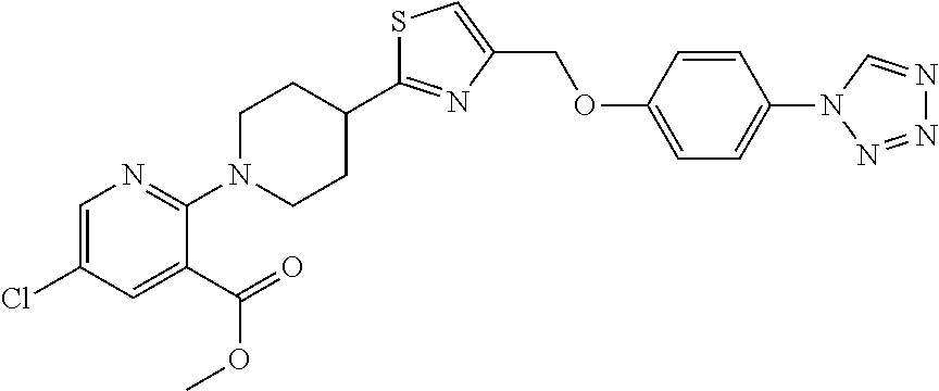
S1C(C2CCN(C3=NC=C(Cl)C=C3C(=O)OC)CC2)=NC(COC2=CC=C(N3C=NN=N3)C=C2)=C1
